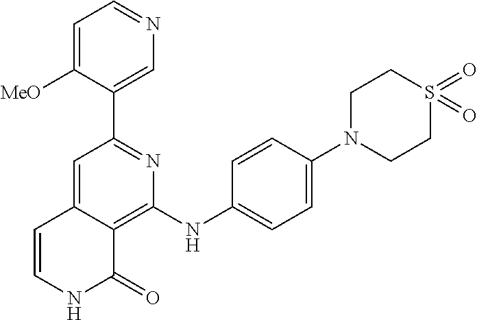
C1(C2=NC(NC3=CC=C(N4CCS(=O)(=O)CC4)C=C3)=C3C(=C2)C=CNC3=O)=CN=CC=C1[MeO]
